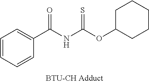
C1=CC=CC(C(NC(OC2CCCCC2)=S)=O)=C1
